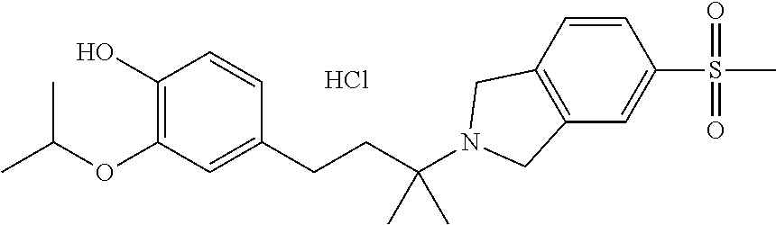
C1(O)=C(OC(C)C)C=C(CCC(N2CC3=C(C2)C=CC(S(=O)(=O)C)=C3)(C)C)C=C1.Cl
